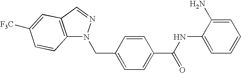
C(C1=CC=C(C(NC2=CC=CC=C2N)=O)C=C1)N1C2=C(C=N1)C=C([F3C])C=C2
